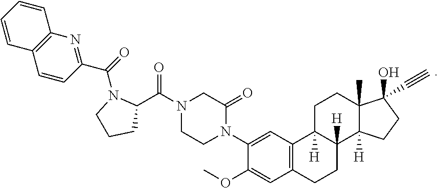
N1(C2=CC3=C(C=C2OC)CCC2([H])C3([H])CCC3(C)C2([H])CCC3(O)C#C)CCN(C(C2N(C(=O)C3=NC4=C(C=C3)C=CC=C4)CCC2)=O)CC1=O
